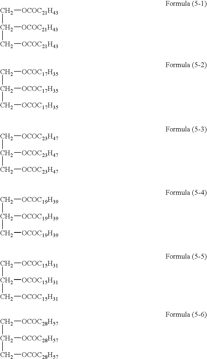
C(C[OCOC21H43])(C[OCOC21H43])[OCOC21H43].C(C(C[OCOC17H35])[OCOC17H35])[OCOC17H35].C(C(C[OCOC15H31])[OCOC15H31])[OCOC15H31].C(C(C[OCOC28H57])[OCOC28H57])[OCOC28H57].C(C(C[OCOC19H39])[OCOC19H39])[OCOC19H39].C(C(C[OCOC23H47])[OCOC23H47])[OCOC23H47]
